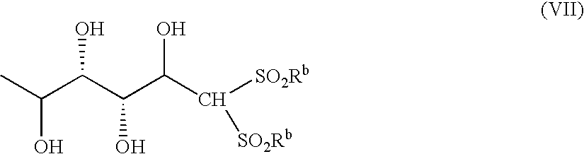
CC(C(C(C(C([SO2Rb])[SO2Rb])O)O)O)O
